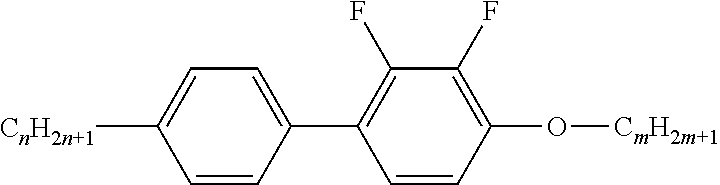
C1([CnH2n+1])=CC=C(C2=C(F)C(F)=C(O[CmH2m+1])C=C2)C=C1
